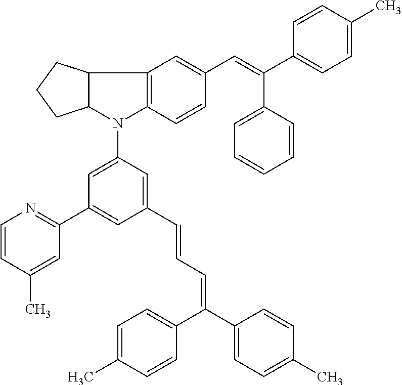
C12=C(C=CC(C=C(C3=CC=CC=C3)C3=CC=C(C)C=C3)=C1)N(C1=CC(C3=NC=CC(C)=C3)=CC(C=CC=C(C3=CC=C(C)C=C3)C3=CC=C(C)C=C3)=C1)C1C2CCC1
